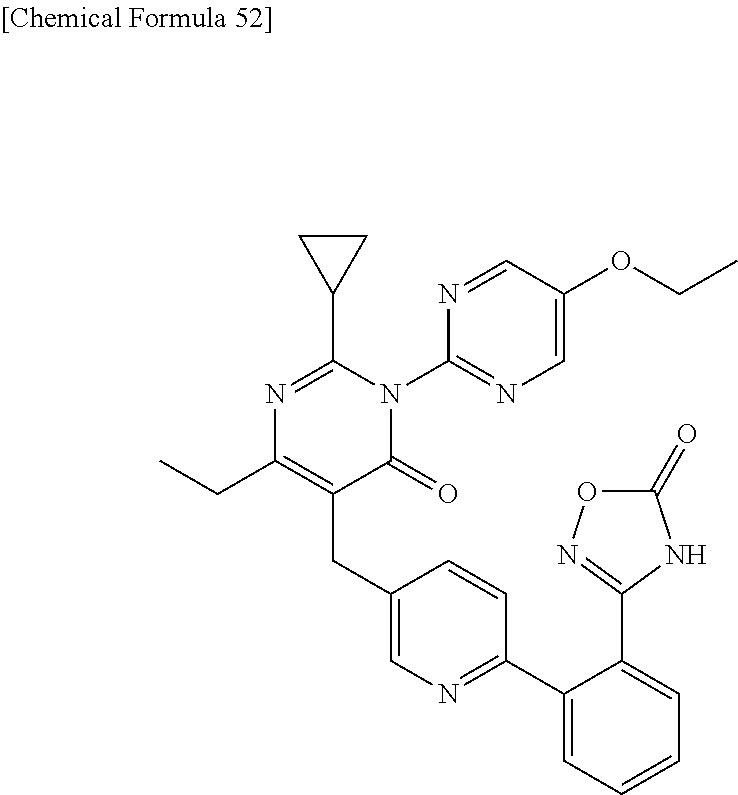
N1=C(C2CC2)N(C2=NC=C(OCC)C=N2)C(=O)C(CC2=CN=C(C3=CC=CC=C3C3=NOC(=O)N3)C=C2)=C1CC
